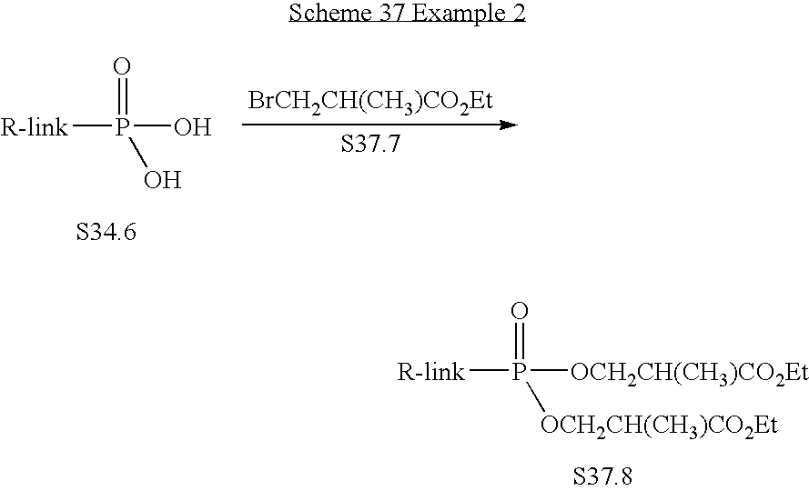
[R-link]P(O)(O)=O.[BrCH2CH(CH3)CO2Et].[R-link]P([OCH2CH(CH3)CO2Et])([OCH2CH(CH3)CO2Et])=O
